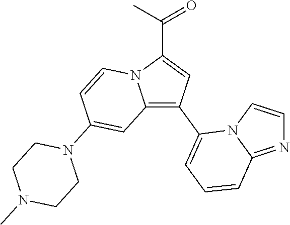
C(C1=CC(C2=CC=CC3=NC=CN23)=C2N1C=CC(N1CCN(C)CC1)=C2)(C)=O
